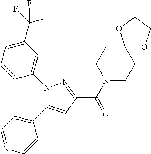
N1(C2=CC(C(F)(F)F)=CC=C2)C(C2=CC=NC=C2)=CC(C(=O)N2CCC3(CC2)OCCO3)=N1
